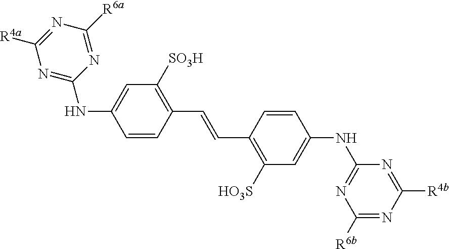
C1=CC(C=CC2=C([HO3S])C=C(NC3=NC([R6b])=NC([R4b])=N3)C=C2)=C([SO3H])C=C1NC1=NC([R4a])=NC([R6a])=N1
